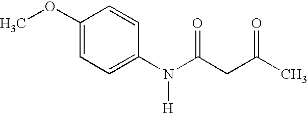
C1(OC)=CC=C(N(C(CC(=O)C)=O)[H])C=C1
